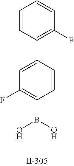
C1=C(C2=C(F)C=CC=C2)C=CC(B(O)O)=C1F
